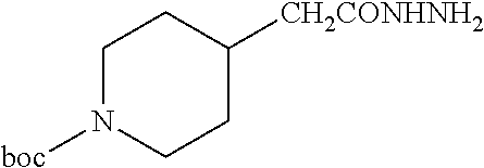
C1([CH2CONHNH2])CCN([boc])CC1
